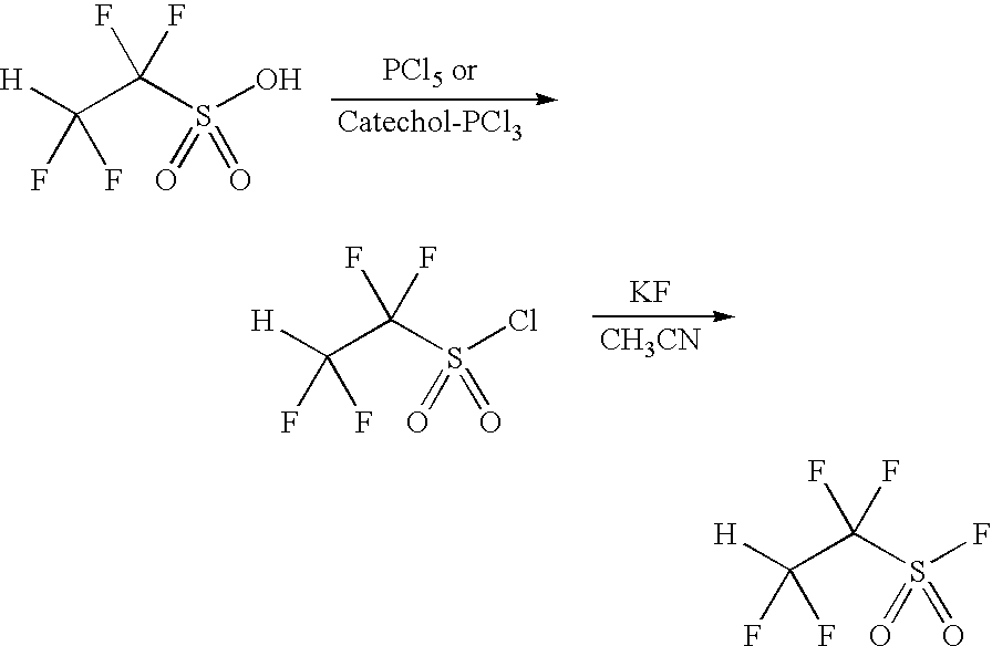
C(C(S(F)(=O)=O)(F)F)([H])(F)F.C(C(S(O)(=O)=O)(F)F)([H])(F)F.[Catechol-PCl3].C(C(S(Cl)(=O)=O)(F)F)([H])(F)F.[KF].[CH3CN]
